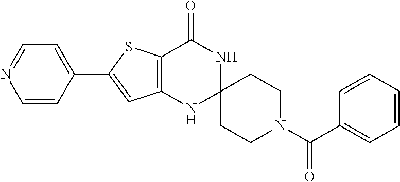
C12=C(NC3(NC1=O)CCN(C(C1=CC=CC=C1)=O)CC3)C=C(C1=CC=NC=C1)S2
